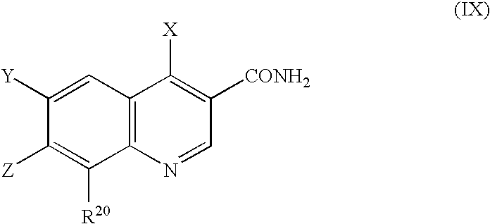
C1([Y])=CC2=C(C([R20])=C1[Z])N=CC([CONH2])=C2[X]
